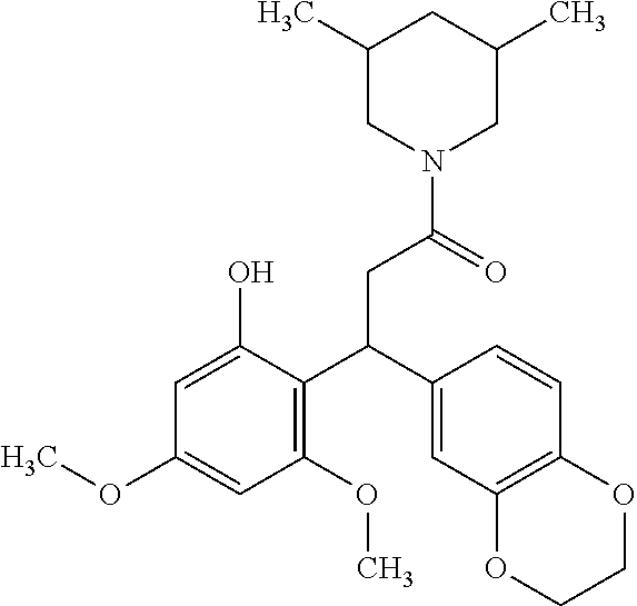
C1(C)CN(C(=O)CC(C2=C(OC)C=C(OC)C=C2O)C2=CC3=C(C=C2)OCCO3)CC(C)C1
